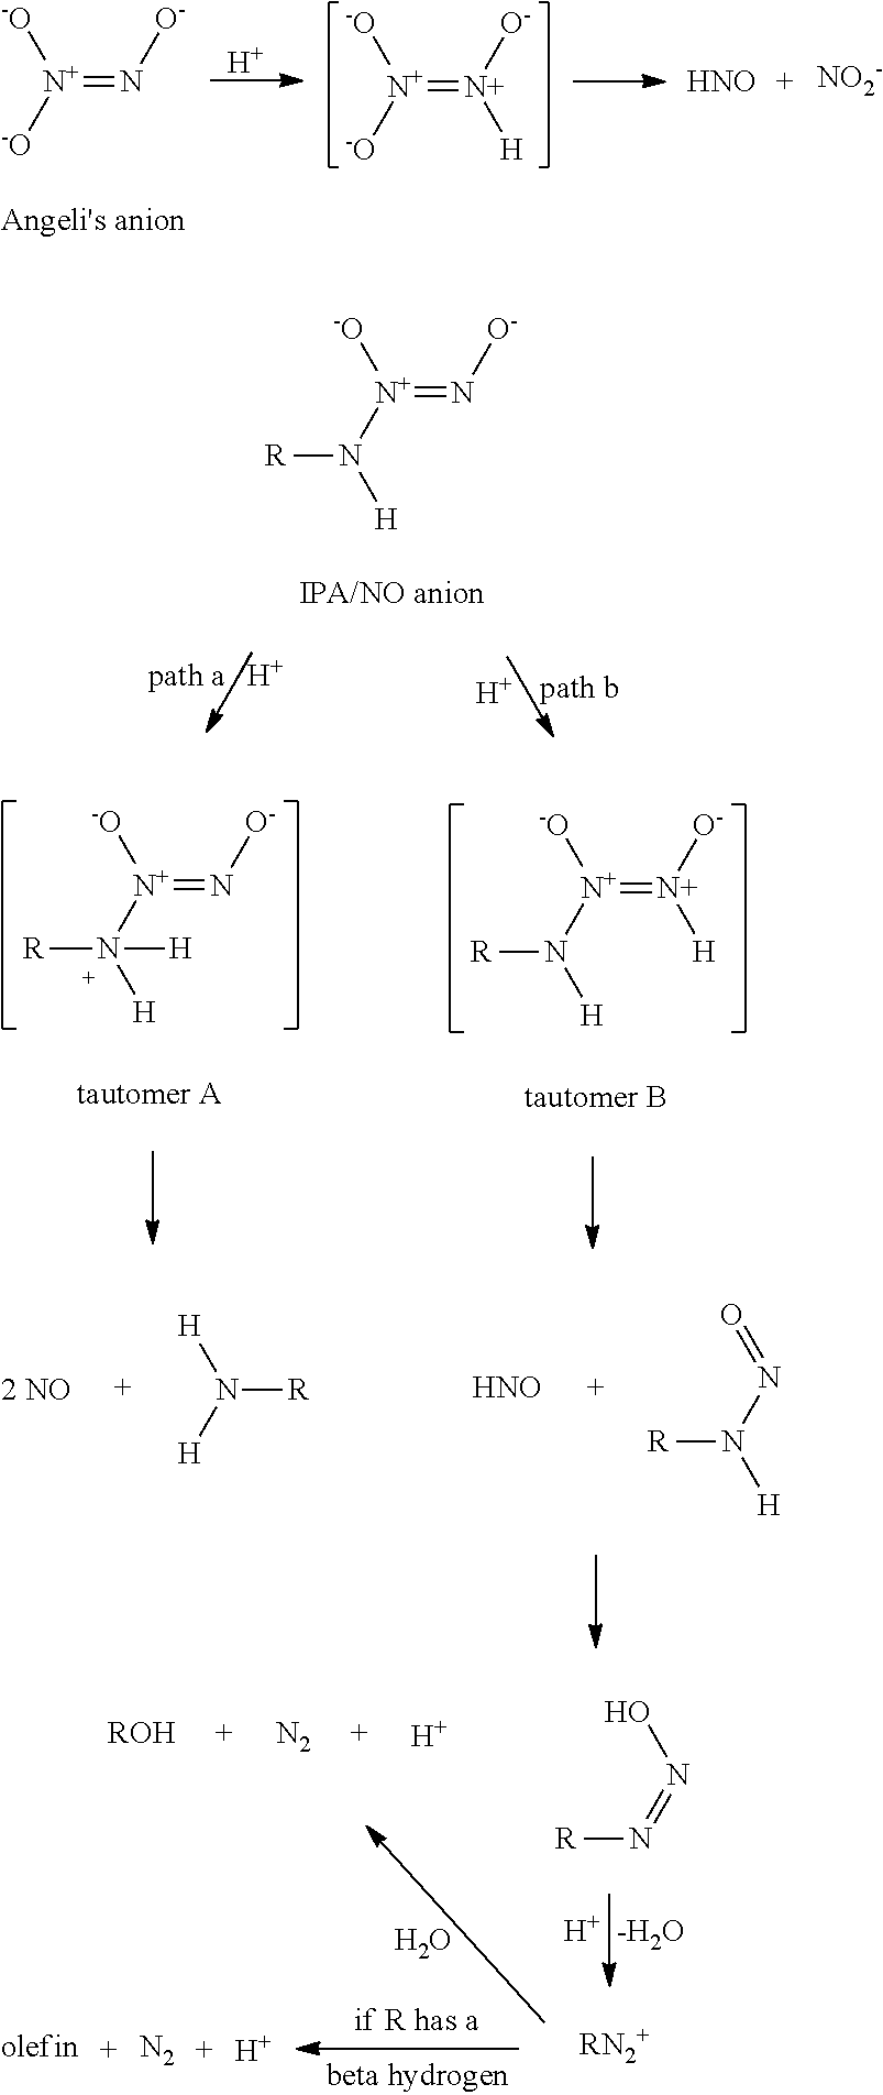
[N+](=N[O-])([-O])[-O].[H].[N+](=[N+]([O-])[H])([-O])[-O].[HNO].[NO2-].[N+](=N[O-])([-O])N([H])[R].[H].[H].[N+](=N[O-])([-O])N([H])([R])[H].[N+](=[N+]([O-])[H])([-O])N([H])[R].N([R])([H])[H].[HNO].[R]N(N=O)[H].N(=NO)[R].[H].[-H2O].[RN2+].[ROH].[N2].[H].O.[N2].[H]
